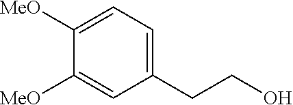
C1=C([MeO])C([MeO])=CC(CCO)=C1
